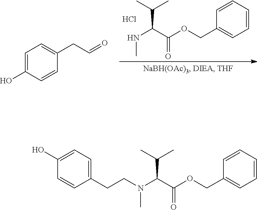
C1=CC=CC(COC(C(NC)C(C)C)=O)=C1.Cl.C1=C(O)C=CC(CC=O)=C1.C1(CCN(C(C(OCC2=CC=CC=C2)=O)C(C)C)C)=CC=C(O)C=C1
